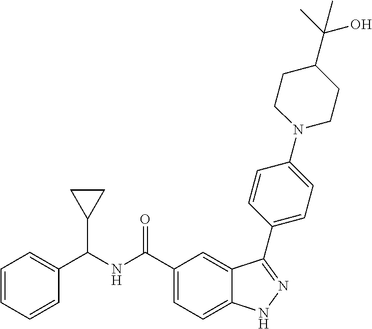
C1(C(NC(C2=CC=C3C(=C2)C(C2=CC=C(N4CCC(C(O)(C)C)CC4)C=C2)=NN3)=O)C2CC2)=CC=CC=C1
